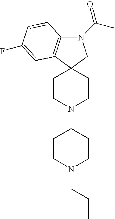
N1(C(C)=O)C2=C(C3(C1)CCN(C1CCN(CCC)CC1)CC3)C=C(F)C=C2
